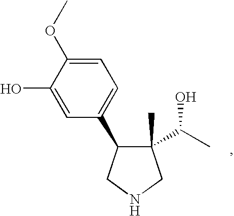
C1(C2C(C)(C(O)C)CNC2)=CC=C(OC)C(O)=C1
